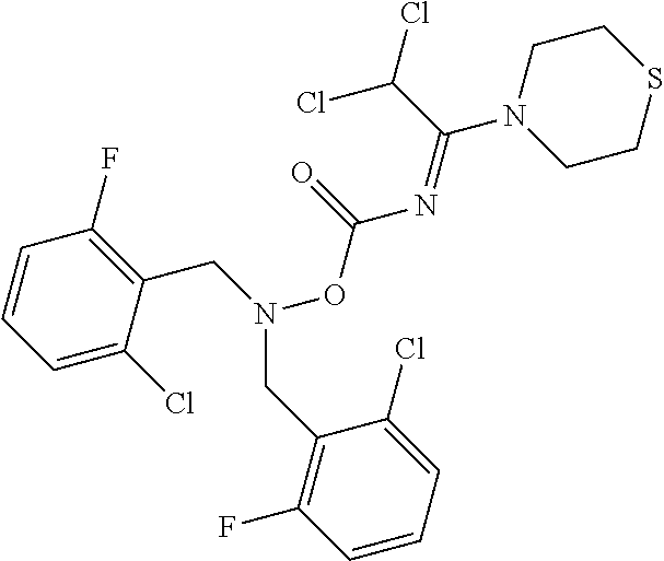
C1=C(Cl)C(CN(OC(=O)N=C(C(Cl)Cl)N2CCSCC2)CC2=C(F)C=CC=C2Cl)=C(F)C=C1
